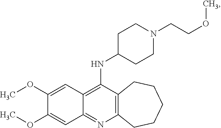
C12=C(N=C3C(=C1NC1CCN(CCOC)CC1)C=C(OC)C(OC)=C3)CCCCC2
